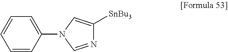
N1=CN(C2=CC=CC=C2)C=C1[SnBu3]
